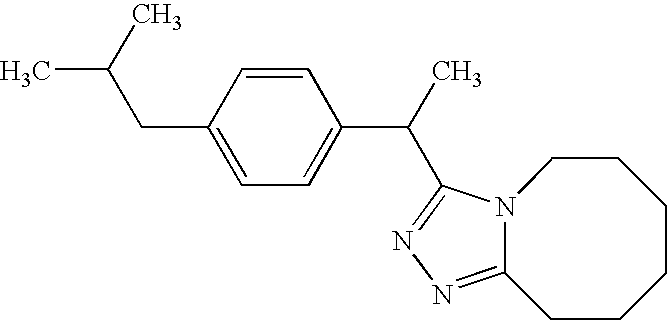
CC(C)CC1=CC=C(C(C)C2=NN=C3N2CCCCCC3)C=C1
